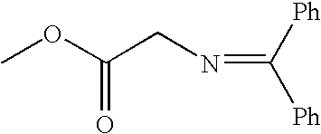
COC(CN=C([Ph])[Ph])=O
